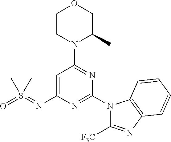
C1=C(N=S(=O)(C)C)N=C(N2C([F3C])=NC3=C2C=CC=C3)N=C1N1C(C)COCC1
